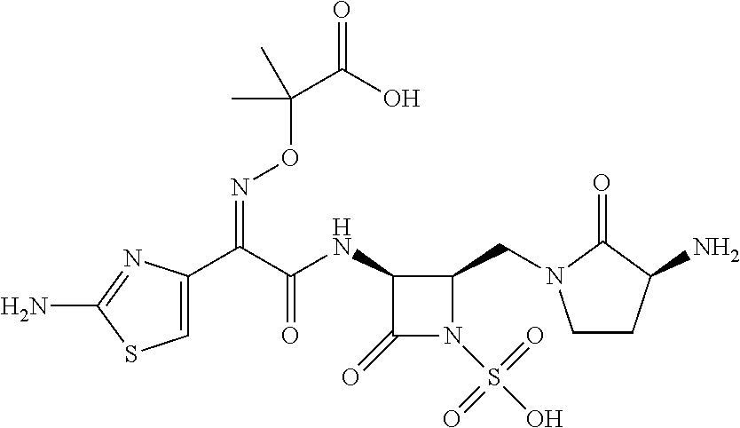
C1=C(C(C(NC2C(=O)N(S(O)(=O)=O)C2CN2CCC(N)C2=O)=O)=NOC(C(=O)O)(C)C)N=C(N)S1
